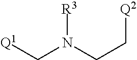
N([R3])(CC[Q2])C[Q1]
